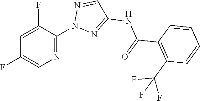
C1(F)=CC(F)=CN=C1N1N=C(NC(C2=C(C(F)(F)F)C=CC=C2)=O)C=N1
